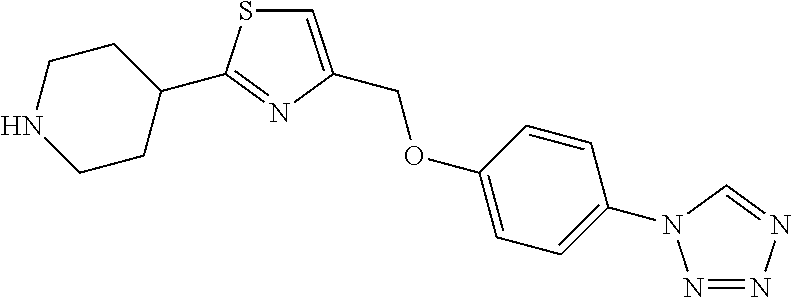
N1CCC(C2=NC(COC3=CC=C(N4N=NN=C4)C=C3)=CS2)CC1
